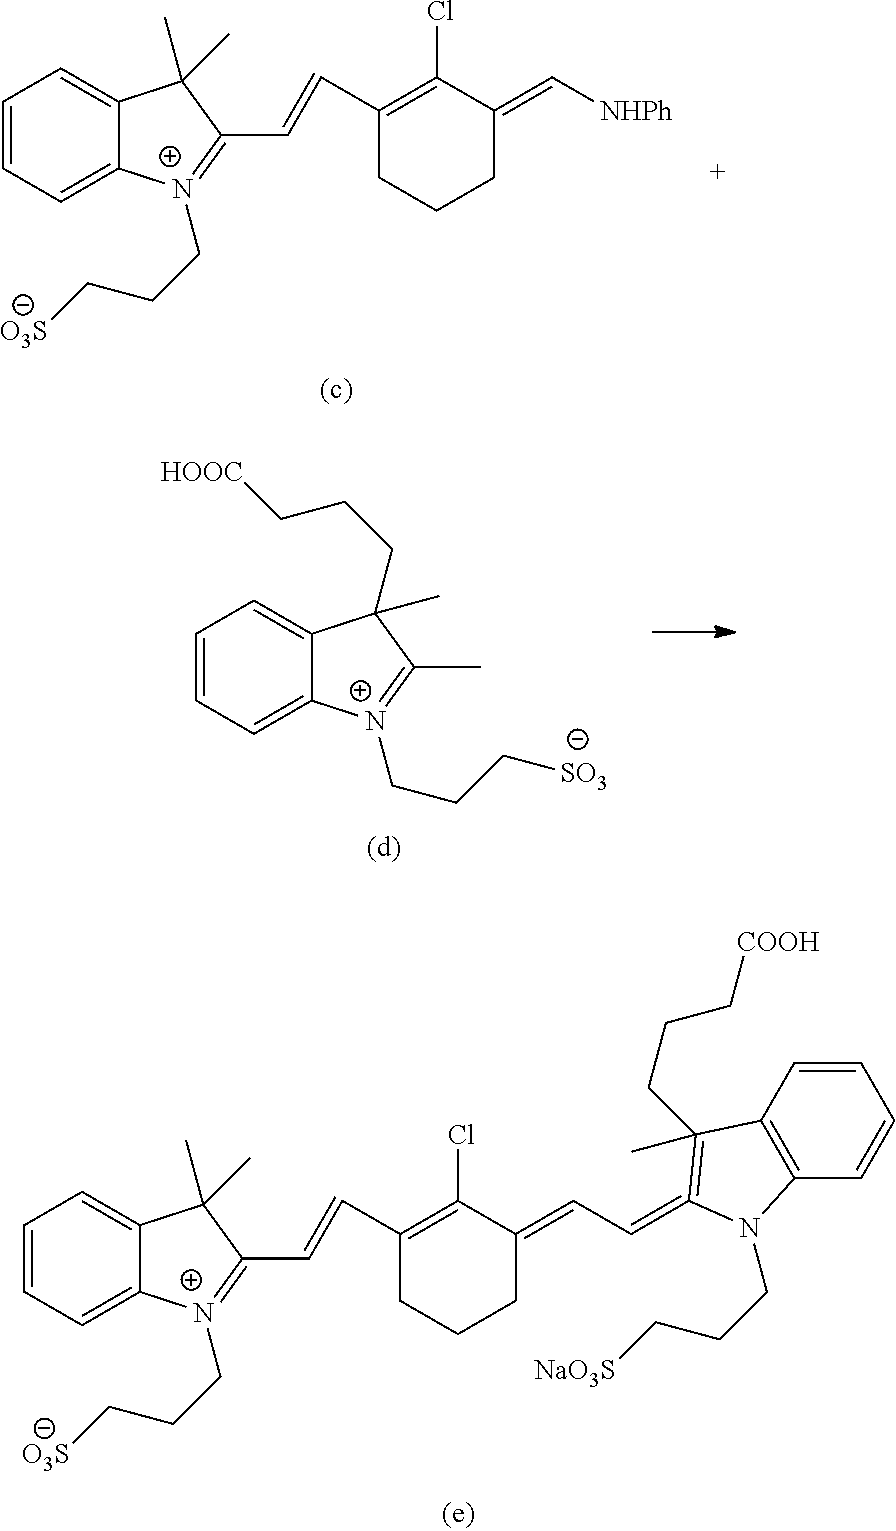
C(C=C1C(Cl)=C(C=CC2=[N+](CCC[O3S])C3=CC=CC=C3C2(C)C)CCC1)=C1=C(CCC[COOH])(C)C2=C(C=CC=C2)N1CCC[NaO3S].[NHPh]C=C1C(Cl)=C(C=CC2=[N+](CCC[O3S])C3=CC=CC=C3C2(C)C)CCC1.CC1=[N+](CCC[SO3])C2=CC=CC=C2C1(CCC[HOOC])C
